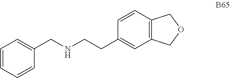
C1=CC2=C(COC2)C=C1CCNCC1=CC=CC=C1
